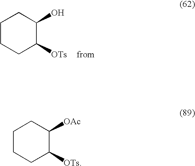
C1CCC([OTs])C([OAc])C1.C1CCC([OTs])C(O)C1
